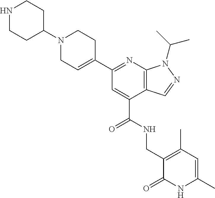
C1(C2=NC3=C(C(C(NCC4=C(C)C=C(C)NC4=O)=O)=C2)C=NN3C(C)C)=CCN(C2CCNCC2)CC1
